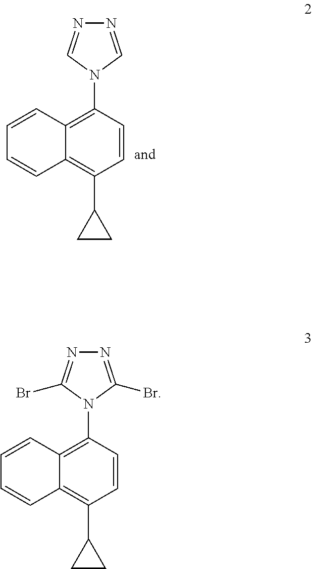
C1=CC(N2C=NN=C2)=C2C(=C1C1CC1)C=CC=C2.C1=CC(N2C(Br)=NN=C2Br)=C2C(=C1C1CC1)C=CC=C2
